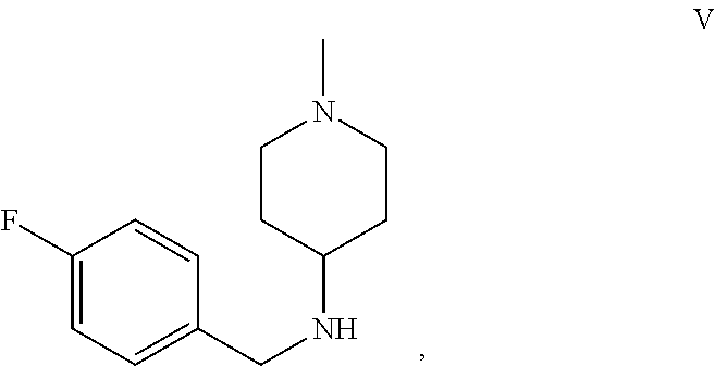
C1(F)=CC=C(CNC2CCN(C)CC2)C=C1
